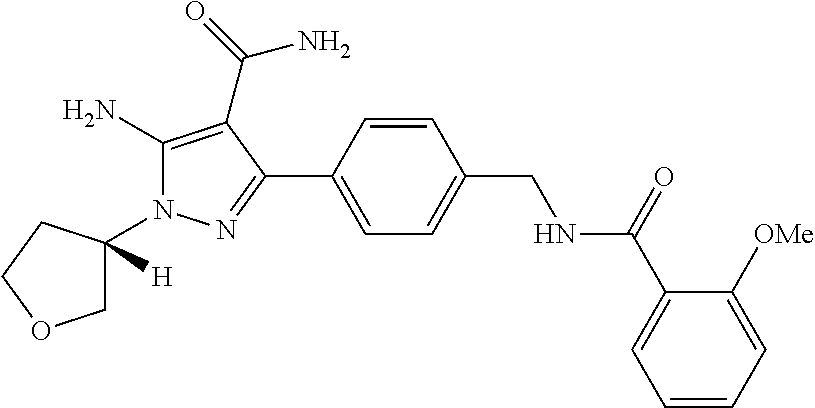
C1(N)=C(C(=O)N)C(C2=CC=C(CNC(C3=CC=CC=C3[OMe])=O)C=C2)=NN1C1([H])COCC1
